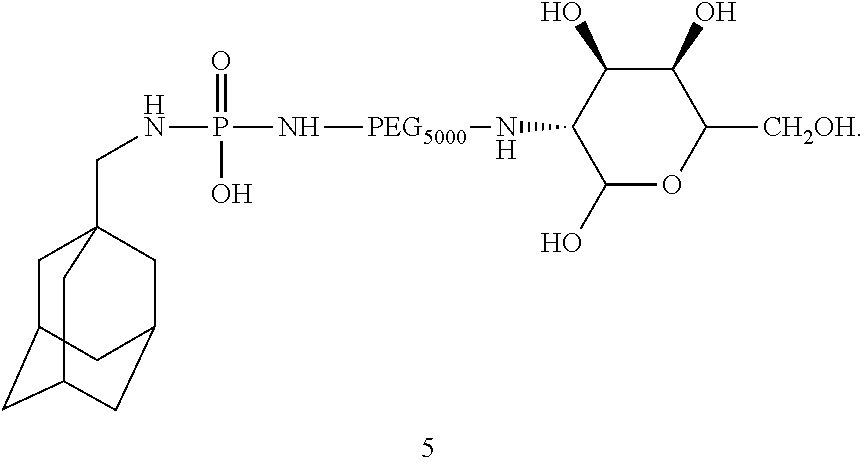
C1C2CC3CC(CC1(CNP(N[PEG5000]NC1C(O)OC([CH2OH])C(O)C1O)(=O)O)C3)C2
